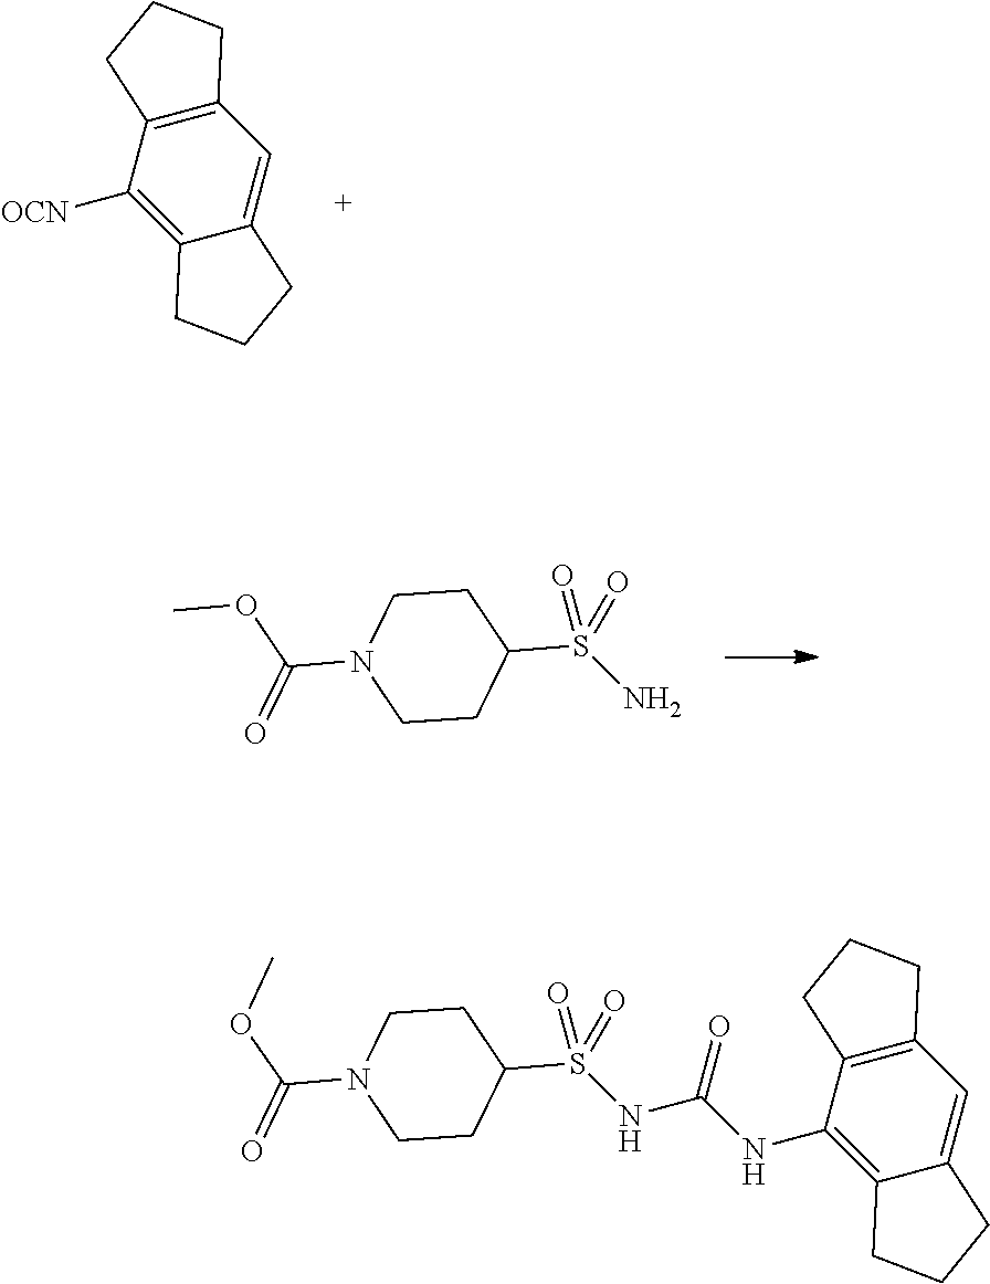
C1([OCN])=C2C(=CC3=C1CCC3)CCC2.C1CC(S(=O)(=O)N)CCN1C(OC)=O.C1CC(S(=O)(=O)NC(=O)NC2=C3C(=CC4=C2CCC4)CCC3)CCN1C(OC)=O
